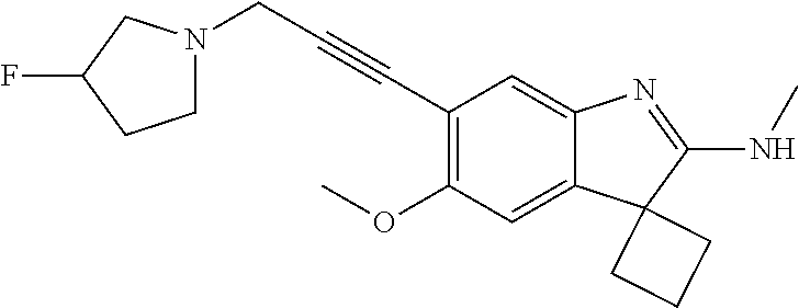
C12=CC(OC)=C(C#CCN3CCC(F)C3)C=C1N=C(NC)C21CCC1
